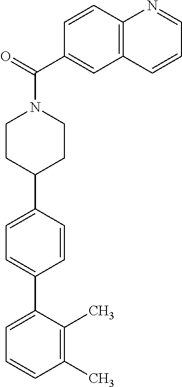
C1(C)=C(C)C(C2=CC=C(C3CCN(C(C4=CC5=C(C=C4)N=CC=C5)=O)CC3)C=C2)=CC=C1
